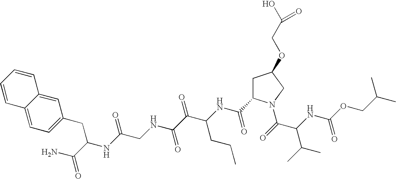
C(C(C)C)OC(NC(C(=O)N1CC(OCC(O)=O)CC1C(NC(C(C(NCC(NC(CC1=CC=C2C(=C1)C=CC=C2)C(N)=O)=O)=O)=O)CCC)=O)C(C)C)=O
